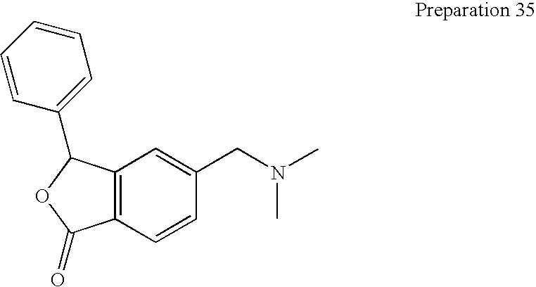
C12=C(C=CC(CN(C)C)=C1)C(=O)OC2C1=CC=CC=C1
